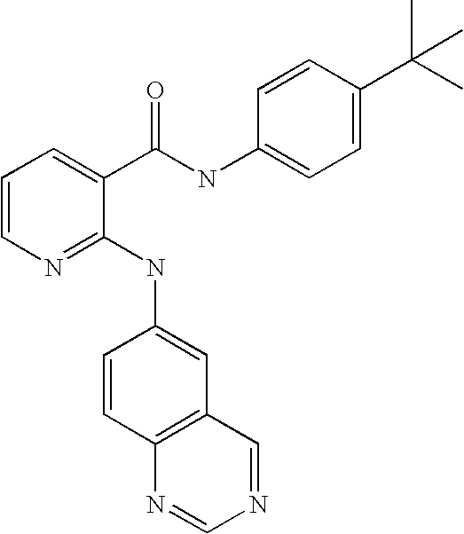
C1=CN=C(NC2=CC3=C(C=C2)N=CN=C3)C(C(NC2=CC=C(C(C)(C)C)C=C2)=O)=C1
